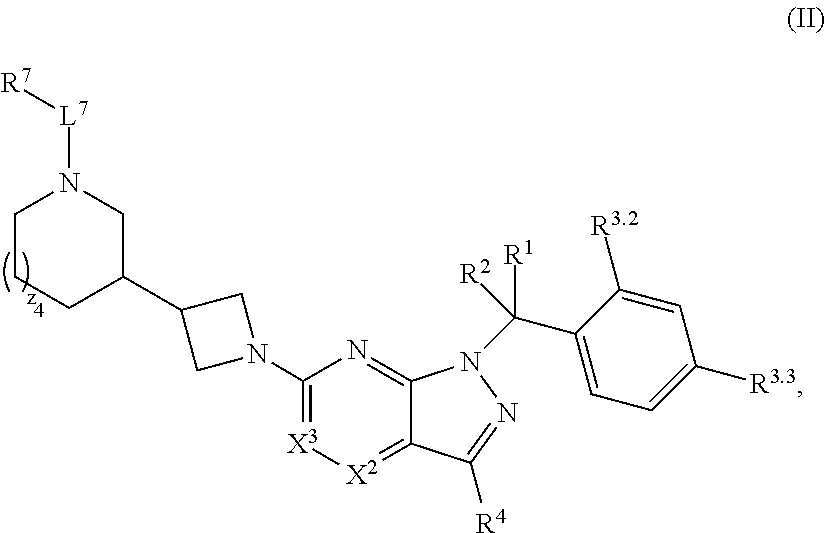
C1(C2CCCN([L7][R7])C2)CN(C2=[X3][X2]=C3C(=N2)N(C(C2=CC=C([R3.3])C=C2[R3.2])([R1])[R2])N=C3[R4])C1
